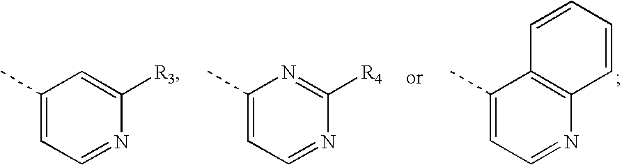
C1(C)=CC=NC([R3])=C1.C1(C)=CC=NC([R4])=N1.C1(C)=CC=NC2=C1C=CC=C2
